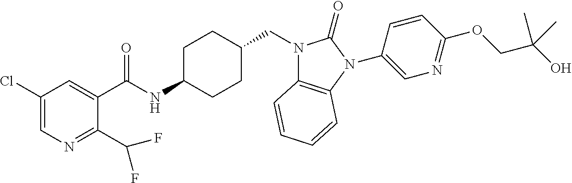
C1(Cl)=CN=C(C(F)F)C(C(NC2CCC(CN3C4=C(N(C5=CN=C(OCC(O)(C)C)C=C5)C3=O)C=CC=C4)CC2)=O)=C1
